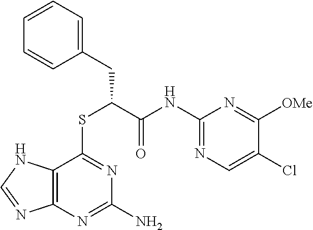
C12=C(N=C(N)N=C1SC(C(NC1=NC=C(Cl)C([OMe])=N1)=O)CC1=CC=CC=C1)N=CN2
